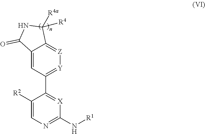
C1([R2])=CN=C(N[R1])[X]=C1C1=[Y][Z]=C2C(=C1)C(=O)NC2([R4a])[R4]
